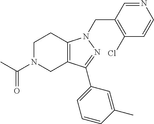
C1N(C(C)=O)CC2=C(C1)N(CC1=C(Cl)C=CN=C1)N=C2C1=CC=CC(C)=C1
